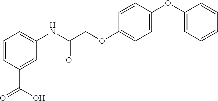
C1=CC(C(=O)O)=CC(NC(COC2=CC=C(OC3=CC=CC=C3)C=C2)=O)=C1
